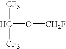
C(O[CH2F])([CF3])[CF3]
